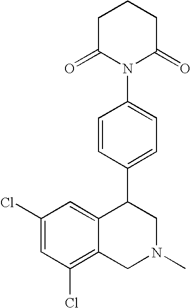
C1(Cl)=CC(Cl)=C2C(=C1)C(C1=CC=C(N3C(=O)CCCC3=O)C=C1)CN(C)C2
